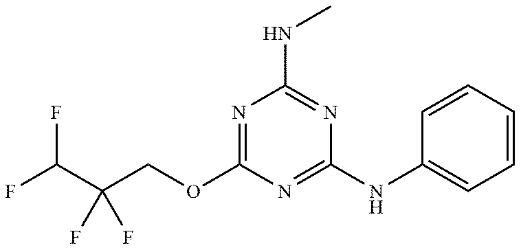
FC(C(COC1=NC(NC)=NC(NC2=CC=CC=C2)=N1)(F)F)F
